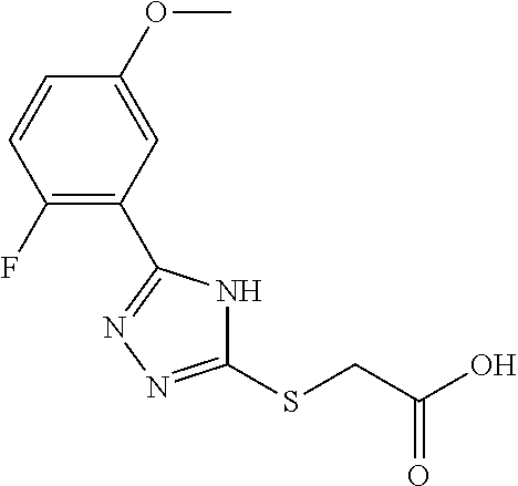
N1=C(C2=C(F)C=CC(OC)=C2)NC(SCC(O)=O)=N1
